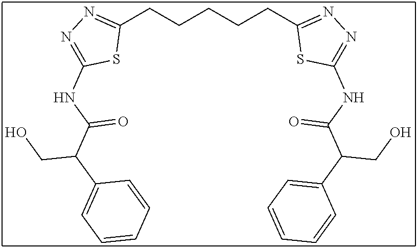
C1(CCCCCC2=NN=C(NC(C(C3=CC=CC=C3)CO)=O)S2)=NN=C(NC(C(C2=CC=CC=C2)CO)=O)S1
